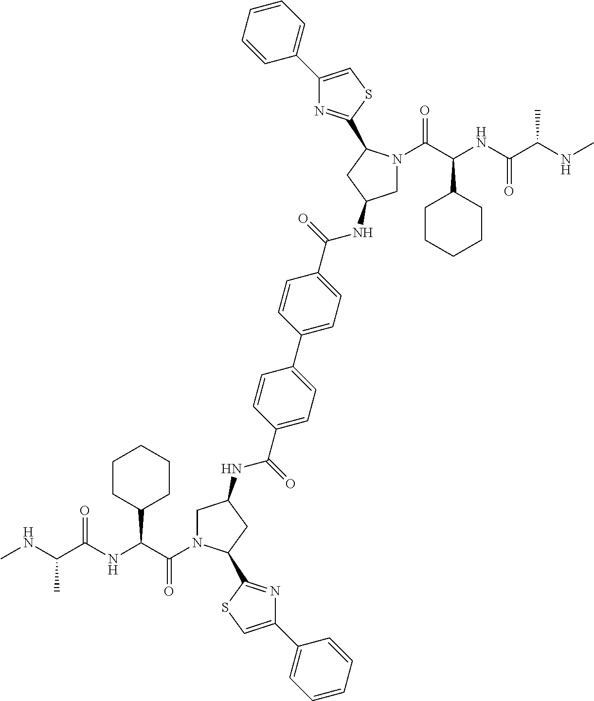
CNC(C(NC(C(=O)N1CC(NC(C2=CC=C(C3=CC=C(C(=O)NC4CN(C(C(NC(C(NC)C)=O)C5CCCCC5)=O)C(C5=NC(C6=CC=CC=C6)=CS5)C4)C=C3)C=C2)=O)CC1C1=NC(C2=CC=CC=C2)=CS1)C1CCCCC1)=O)C
